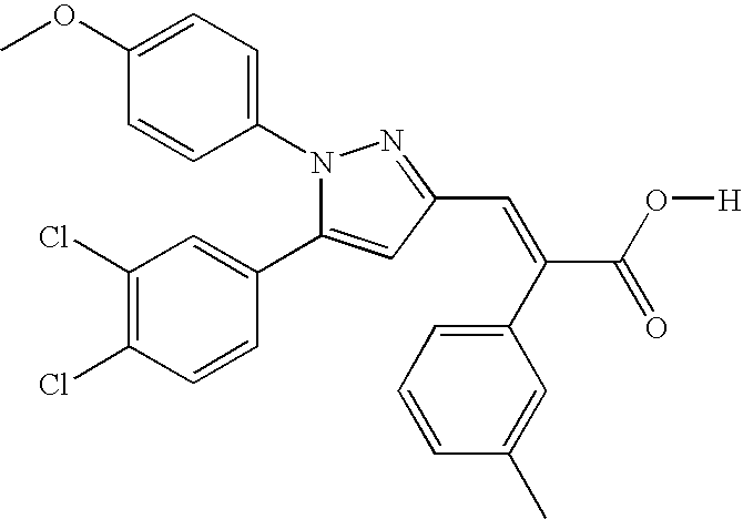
N1(C2=CC=C(OC)C=C2)C(C2=CC(Cl)=C(Cl)C=C2)=CC(C=C(C(O[H])=O)C2=CC=CC(C)=C2)=N1
